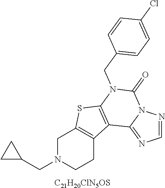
C1N(CC2CC2)CCC2=C1SC1=C2C2=NC=NN2C(=O)N1CC1=CC=C(Cl)C=C1.[C21H20ClN5OS]
